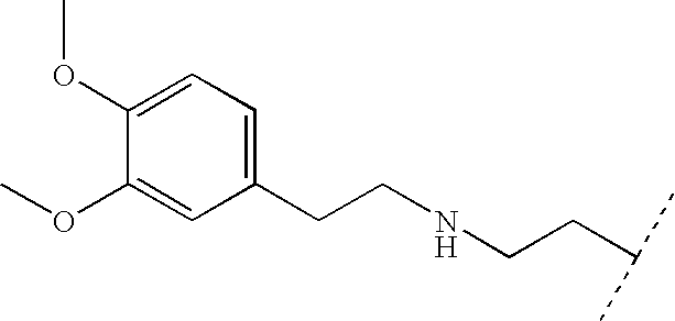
C1(CCNCCC(C)C)=CC=C(OC)C(OC)=C1
